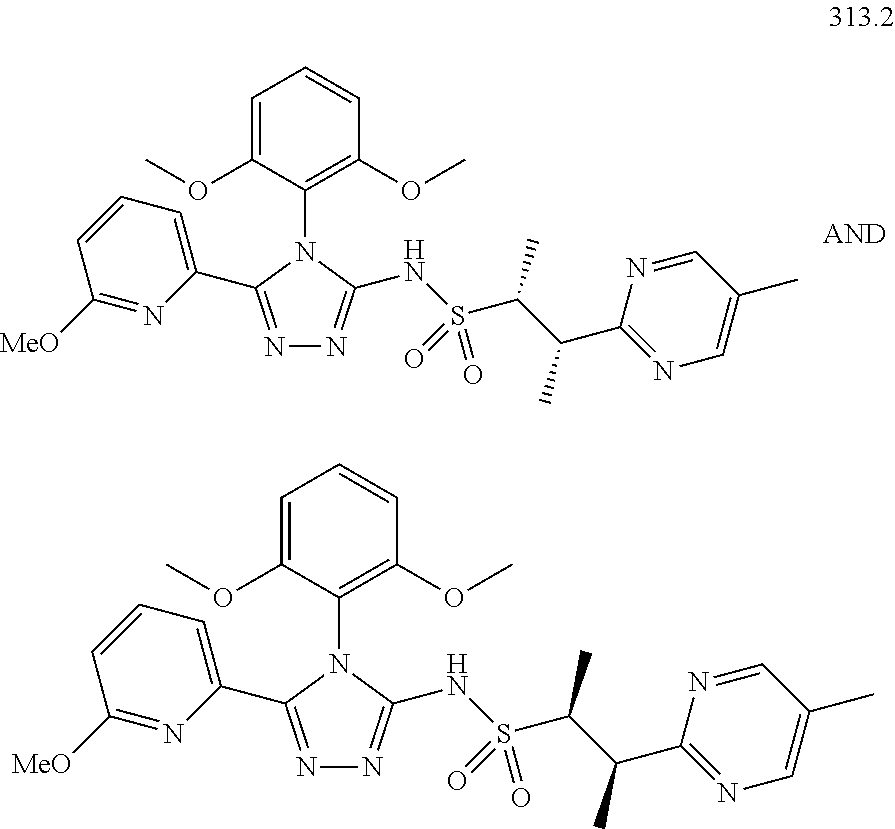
C1([MeO])=NC(C2=NN=C(NS(C(C(C3=NC=C(C)C=N3)C)C)(=O)=O)N2C2=C(OC)C=CC=C2OC)=CC=C1.C1([MeO])=NC(C2=NN=C(NS(C(C(C3=NC=C(C)C=N3)C)C)(=O)=O)N2C2=C(OC)C=CC=C2OC)=CC=C1
